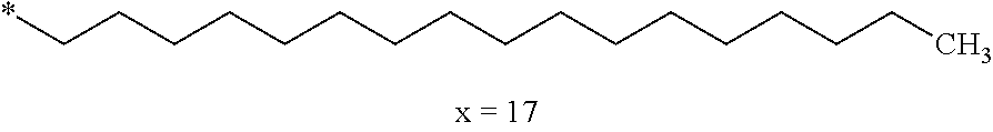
*CCCCCCCCCCCCCCCCC
